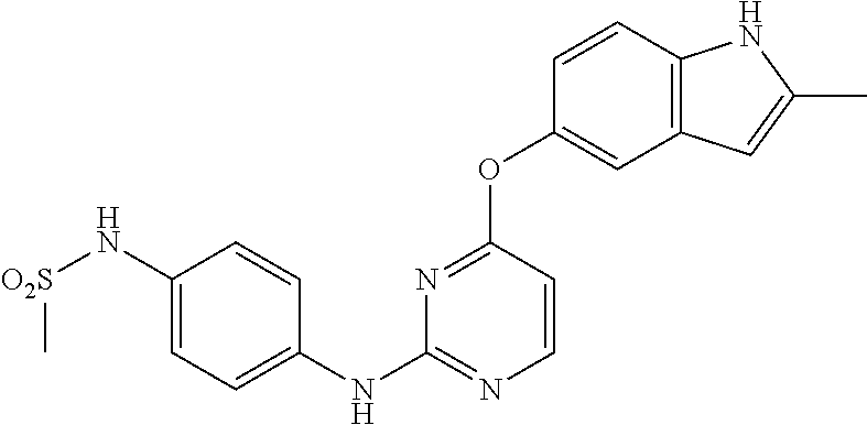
C1=CC2=C(C=C1OC1=NC(NC3=CC=C(N[O2S]C)C=C3)=NC=C1)C=C(C)N2
